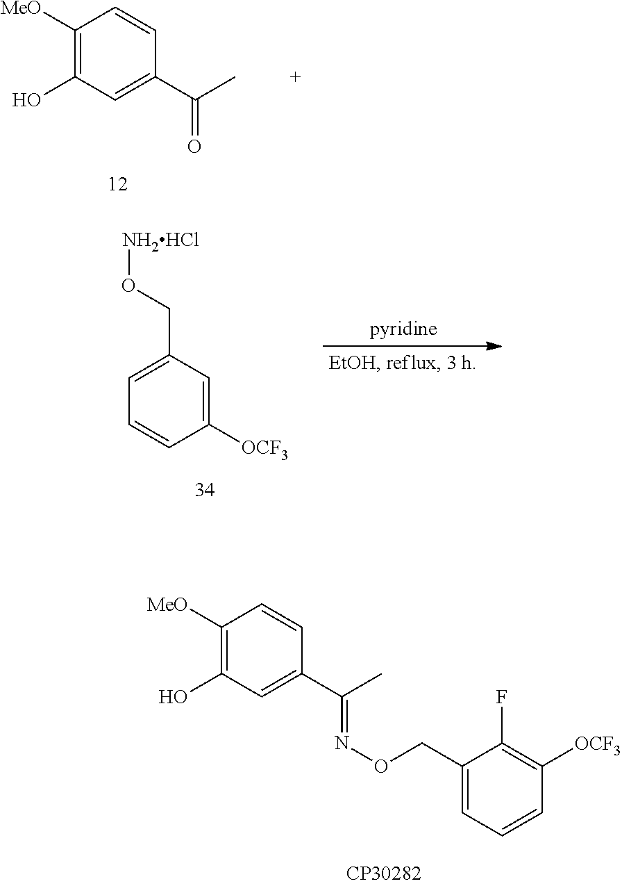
C1([MeO])=C(O)C=C(C(C)=O)C=C1.C1([MeO])=C(O)C=C(C(C)=NOCC2=CC=CC([OCF3])=C2F)C=C1.C1=C(CO[NH2HCl])C=C([OCF3])C=C1
